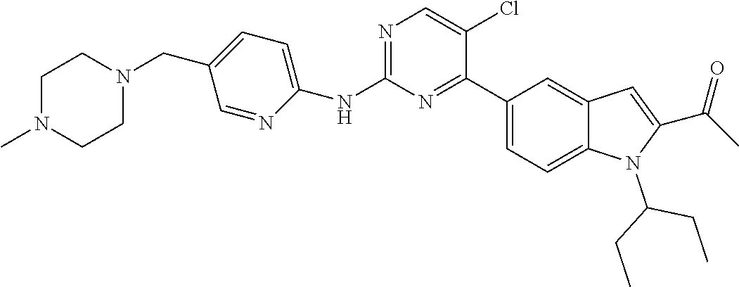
C1(CN2CCN(C)CC2)=CC=C(NC2=NC=C(Cl)C(C3=CC=C4C(=C3)C=C(C(C)=O)N4C(CC)CC)=N2)N=C1
